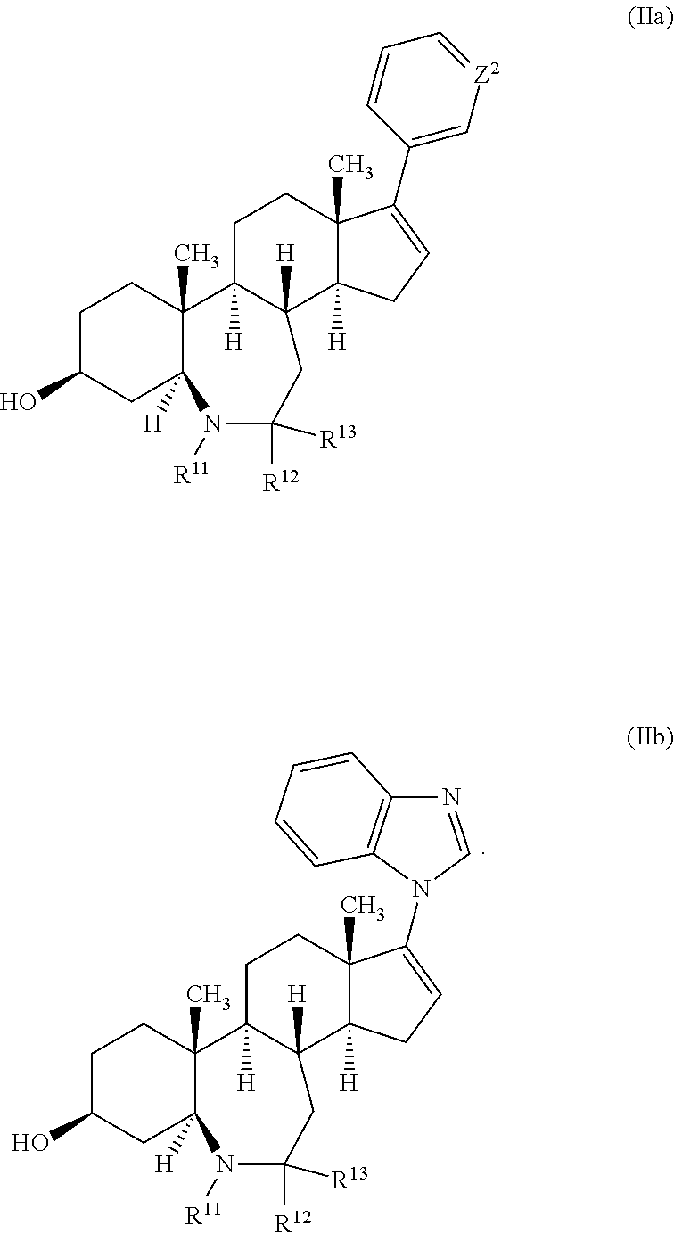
C1C(O)CC2([H])C(C)(C1)C1([H])C([H])(C3([H])C(C)(CC1)C(N1C4=C(N=C1)C=CC=C4)=CC3)CC([R12])([R13])N2[R11].C1C(O)CC2([H])C(C)(C1)C1([H])C([H])(C3([H])C(C)(CC1)C(C1=C[Z2]=CC=C1)=CC3)CC([R12])([R13])N2[R11]
